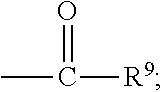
CC([R9])=O
